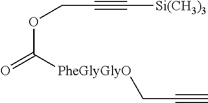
O(C([PheGlyGlyO]CC#C)=O)CC#C[Si(CH3)3]
